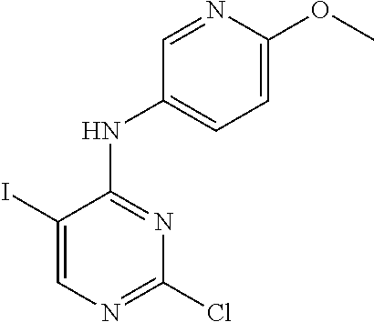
C1(I)=CN=C(Cl)N=C1NC1=CC=C(OC)N=C1
